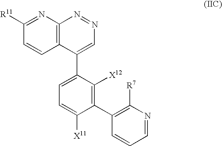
C12=C(N=C([R11])C=C1)N=NC=C2C1=CC=C([X11])C(C2=C([R7])N=CC=C2)=C1[X12]
